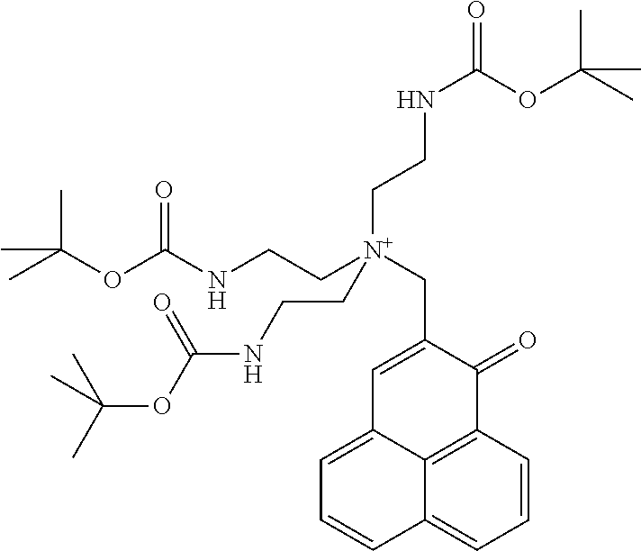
C1=CC2=C3C(=C1)C=CC=C3C=C(C[N+](CCNC(OC(C)(C)C)=O)(CCNC(OC(C)(C)C)=O)CCNC(OC(C)(C)C)=O)C2=O
